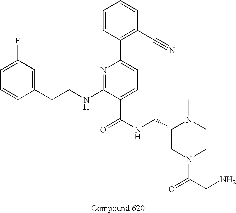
C1=CC(CCNC2=NC(C3=C(C#N)C=CC=C3)=CC=C2C(NCC2CN(C(CN)=O)CCN2C)=O)=CC(F)=C1
